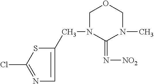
C1(CN2COCN(C)C2=N[NO2])=CN=C(Cl)S1
